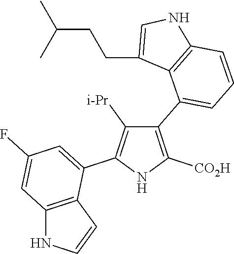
C1(C2=CC=CC3=C2C(CCC(C)C)=CN3)=C([CO2H])NC(C2=CC(F)=CC3=C2C=CN3)=C1[i-Pr]
